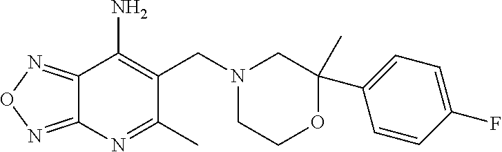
C(C1=C(N)C2=NON=C2N=C1C)N1CCOC(C)(C2=CC=C(F)C=C2)C1
